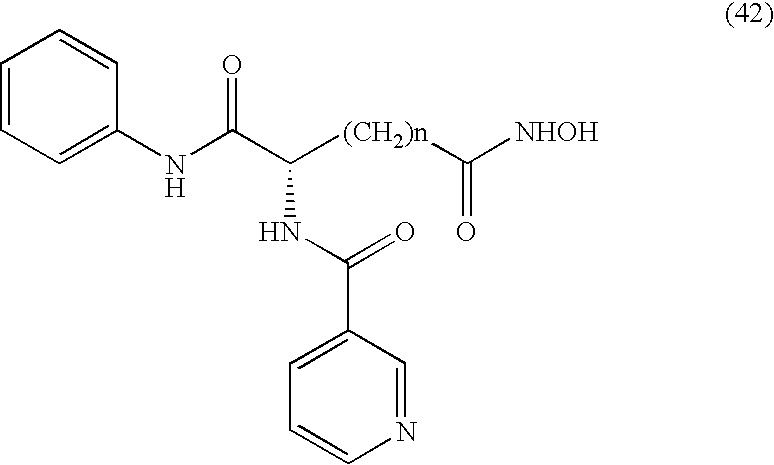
C1=CC=C(NC(C([(CH2)n]C([NHOH])=O)NC(=O)C2=CC=CN=C2)=O)C=C1
